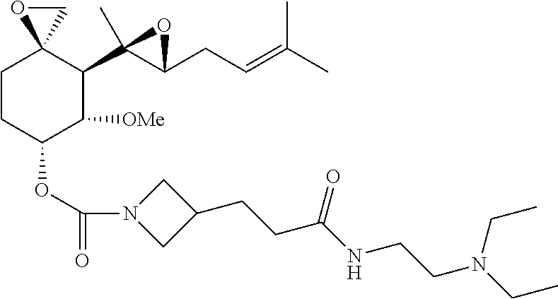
C1CC(OC(=O)N2CC(CCC(NCCN(CC)CC)=O)C2)C([OMe])C(C2(C)C(CC=C(C)C)O2)C12CO2
